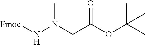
N(N(CC(OC(C)(C)C)=O)C)[Fmoc]
